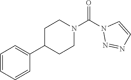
O=C(N1N=NC=C1)N1CCC(C2=CC=CC=C2)CC1
